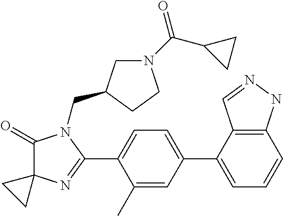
C1(=O)C2(N=C(C3=CC=C(C4=CC=CC5=C4C=NN5)C=C3C)N1CC1CN(C(C3CC3)=O)CC1)CC2
